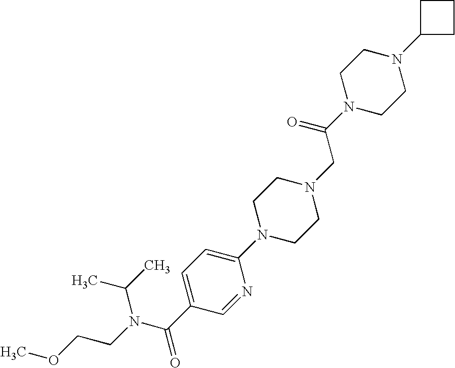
C(CN(C(C)C)C(C1=CC=C(N2CCN(CC(N3CCN(C4CCC4)CC3)=O)CC2)N=C1)=O)OC
